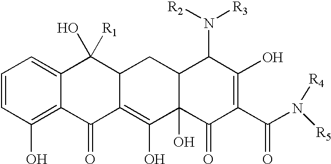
C1=CC(O)=C2C(=C1)C([R1])(O)C1C(=C(O)C3(O)C(C1)C(N([R2])[R3])C(O)=C(C(=O)N([R4])[R5])C3=O)C2=O
